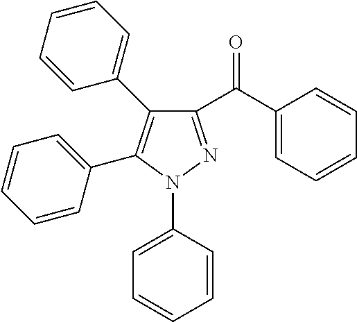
C1(C(C2=CC=CC=C2)=O)=NN(C2=CC=CC=C2)C(C2=CC=CC=C2)=C1C1=CC=CC=C1
